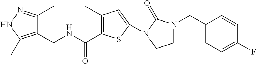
C(NCC1=C(C)NN=C1C)(=O)C1=C(C)C=C(N2C(=O)N(CC3=CC=C(F)C=C3)CC2)S1
